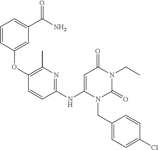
C1(NC2=CC(=O)N(CC)C(=O)N2CC2=CC=C(Cl)C=C2)=NC(C)=C(OC2=CC(C(N)=O)=CC=C2)C=C1
